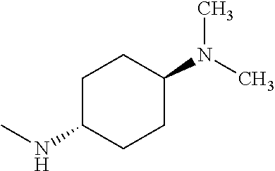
C1C(NC)CCC(N(C)C)C1
